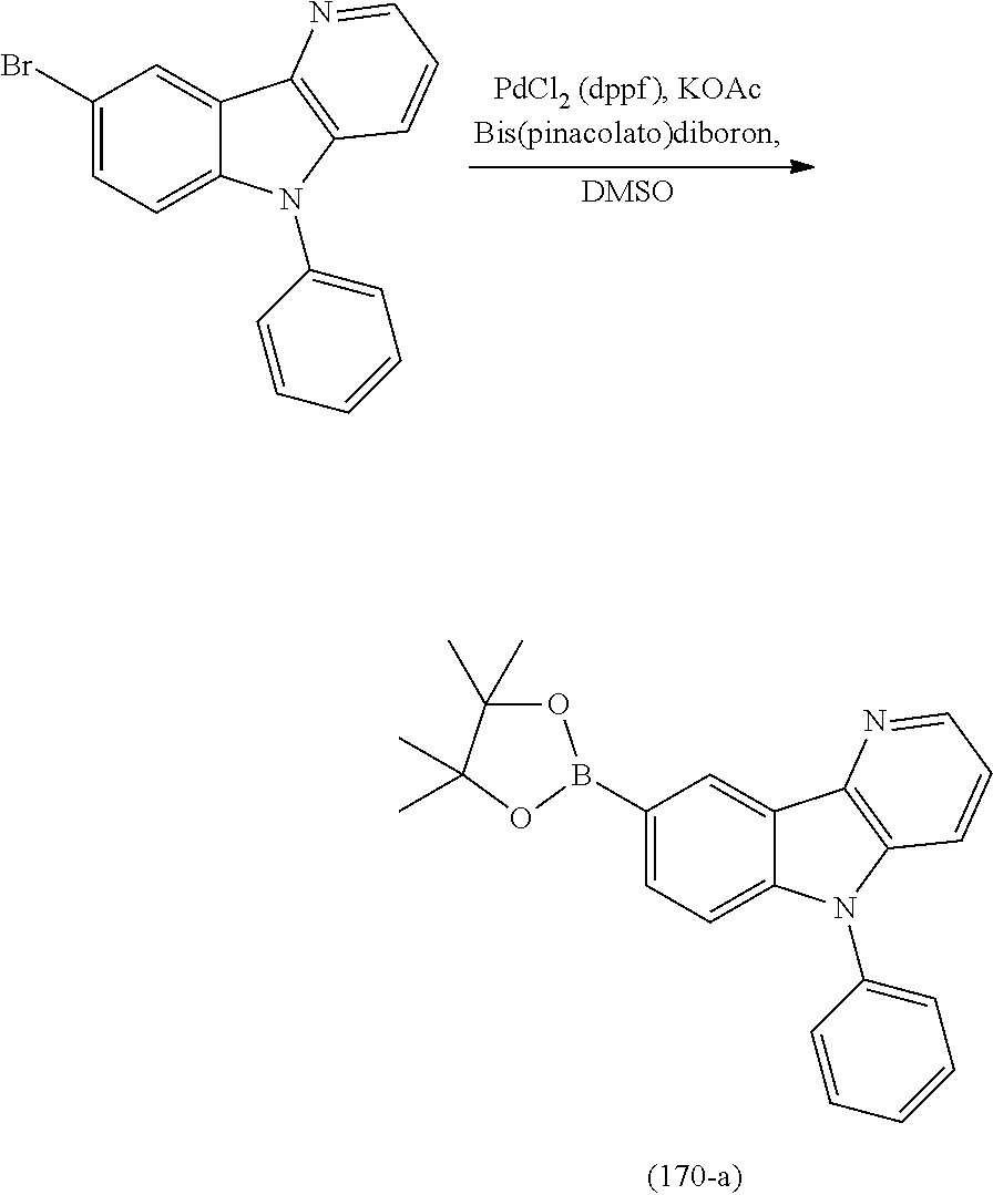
C1(Br)=CC=C2C(=C1)C1=C(N2C2=CC=CC=C2)C=CC=N1.C1(B2OC(C)(C)C(C)(C)O2)=CC=C2C(=C1)C1=C(N2C2=CC=CC=C2)C=CC=N1
